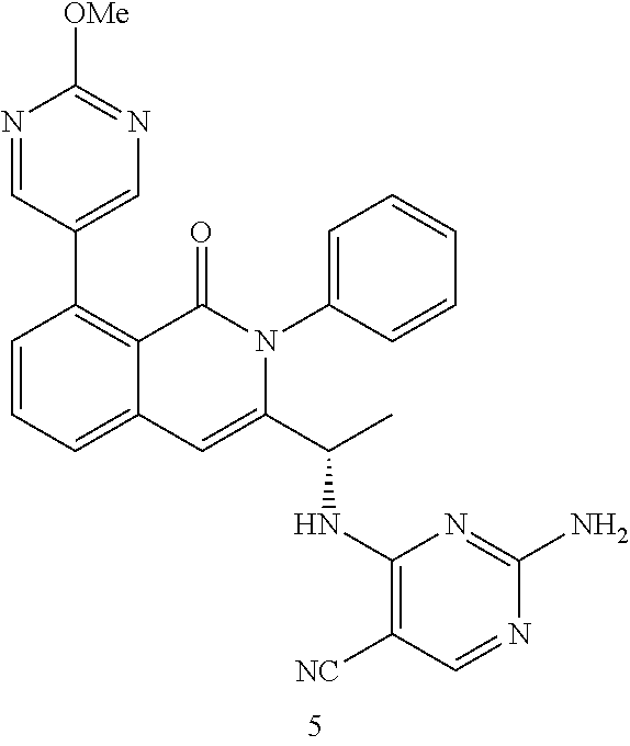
C1=CC=C2C(=C1C1=CN=C([OMe])N=C1)C(=O)N(C1=CC=CC=C1)C(C(C)NC1=C([NC])C=NC(N)=N1)=C2
